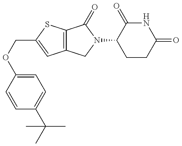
C12=C(SC(COC3=CC=C(C(C)(C)C)C=C3)=C1)C(=O)N(C1CCC(=O)NC1=O)C2
